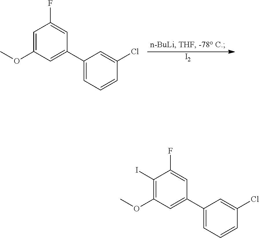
[I2].C1=C(OC)C=C(C2=CC=CC(Cl)=C2)C=C1F.C1(I)=C(OC)C=C(C2=CC=CC(Cl)=C2)C=C1F
